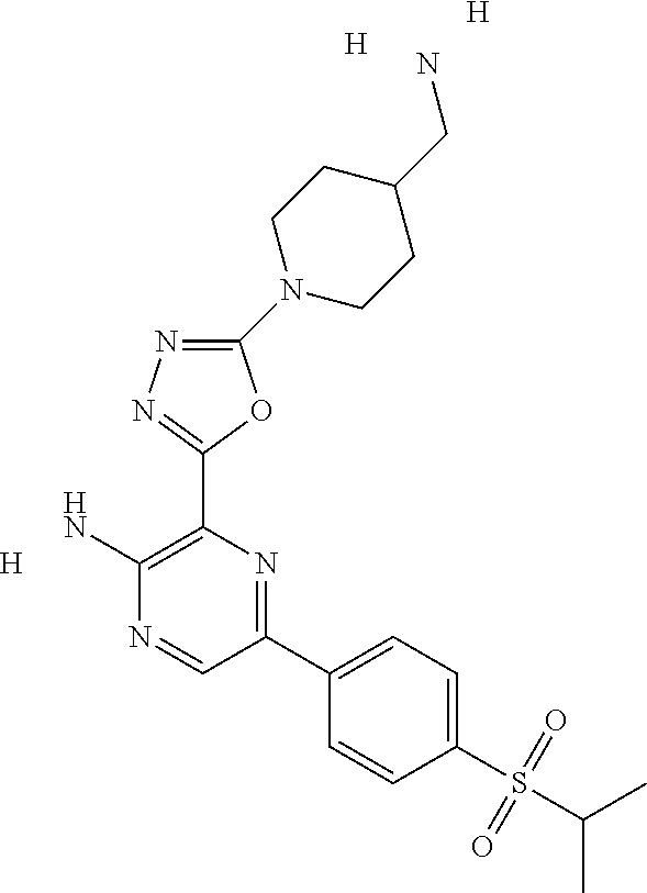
[H].C1(N2CCC(CN)CC2)=NN=C(C2=C(N)N=CC(C3=CC=C(S(=O)(=O)C(C)C)C=C3)=N2)O1.[H].[H]
